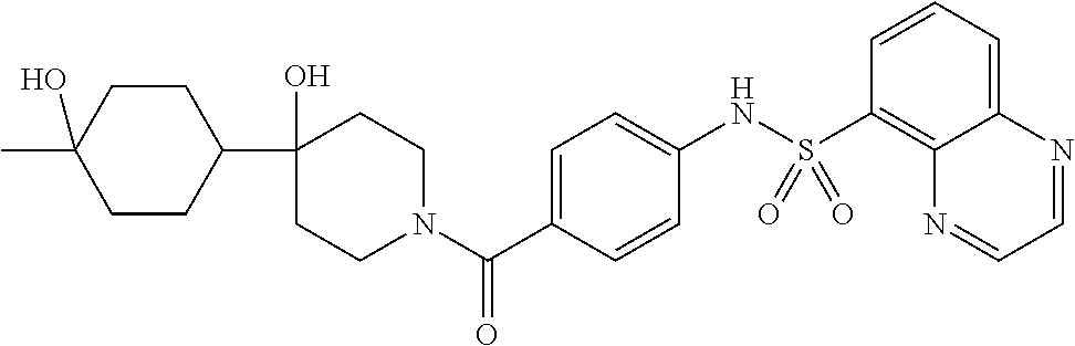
C1(O)(C2CCC(C)(O)CC2)CCN(C(C2=CC=C(NS(C3=C4C(=CC=C3)N=CC=N4)(=O)=O)C=C2)=O)CC1
